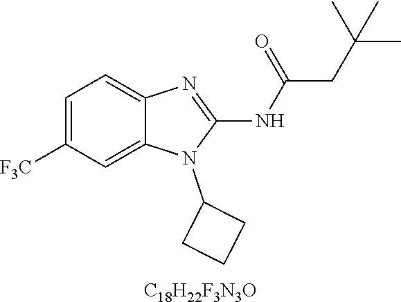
C1=C([F3C])C=C2C(=C1)N=C(NC(CC(C)(C)C)=O)N2C1CCC1.[C18H22F3N3O]
